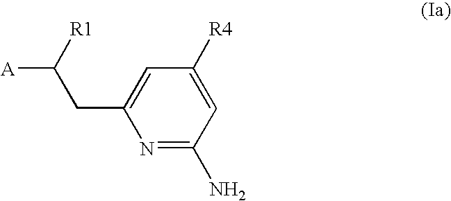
C1=C([R4])C=C(CC([R1])[A])N=C1N
